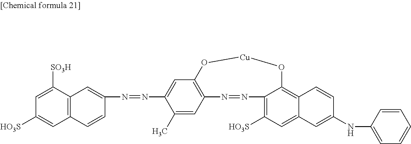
C1(N=NC2=CC3=C(C=C2C)N=NC2=C([HO3S])C=C4C(=C2O[Cu]O3)C=CC(NC2=CC=CC=C2)=C4)=CC2=C(C=C1)C=C([HO3S])C=C2[SO3H]
